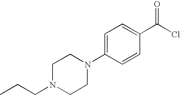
C1=C(N2CCN(CCC)CC2)C=CC(C(=O)Cl)=C1
